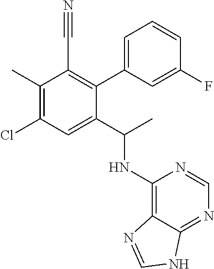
CC1=C(Cl)C=C(C(C)NC2=C3C(=NC=N2)NC=N3)C(C2=CC=CC(F)=C2)=C1C#N
